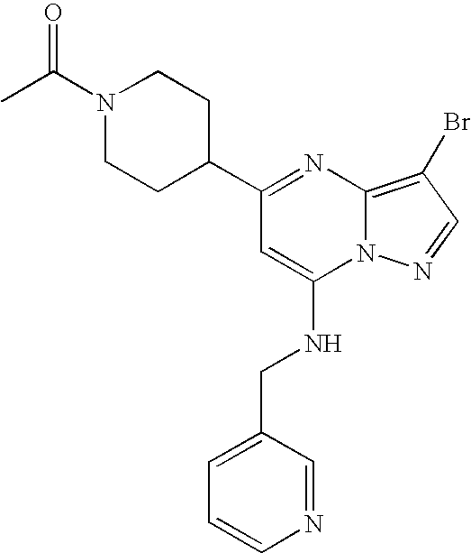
C1=CN=CC(CNC2=CC(C3CCN(C(C)=O)CC3)=NC3=C(Br)C=NN23)=C1
